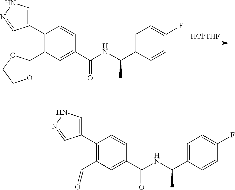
C1(C2=CNN=C2)=C(C2OCCO2)C=C(C(NC(C)C2=CC=C(F)C=C2)=O)C=C1.C1(C2=CNN=C2)=C(C=O)C=C(C(NC(C)C2=CC=C(F)C=C2)=O)C=C1
